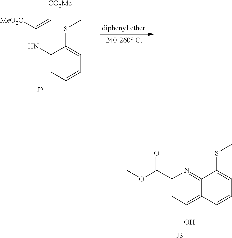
C12=NC(C(OC)=O)=CC(O)=C1C=CC=C2SC.[J3].[diphenyl ether].C1(NC([MeO2C])=C[CO2Me])=CC=CC=C1SC.[240-260 C]
